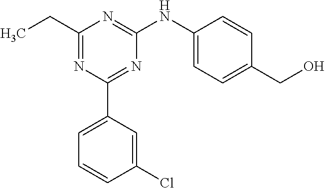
C1=C(C2=NC(NC3=CC=C(CO)C=C3)=NC(CC)=N2)C=C(Cl)C=C1
